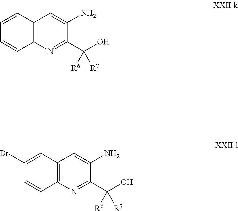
C1=CC2=C(C=C1)N=C(C(O)([R6])[R7])C(N)=C2.C1(Br)=CC2=C(C=C1)N=C(C(O)([R6])[R7])C(N)=C2
